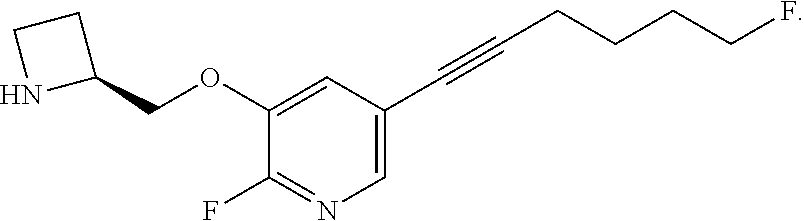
C1(OCC2CCN2)=CC(C#CCCCCF)=CN=C1F
